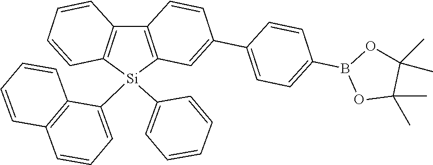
C12=C([Si](C3=CC=CC4=C3C=CC=C4)(C3=CC=CC=C3)C3=C1C=CC(C1=CC=C(B4OC(C)(C)C(C)(C)O4)C=C1)=C3)C=CC=C2
